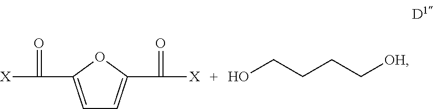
[X]C(=O)C1=CC=C(C(=O)[X])O1.OCCCC[OH]
